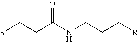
[R]CCC(NCCC[R])=O
